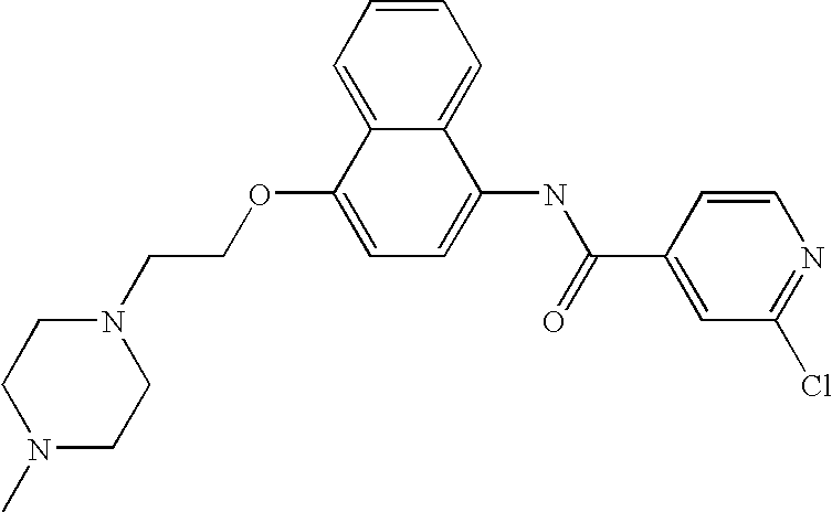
C1=CC=C2C(=C1)C(NC(C1=CC(Cl)=NC=C1)=O)=CC=C2OCCN1CCN(C)CC1
